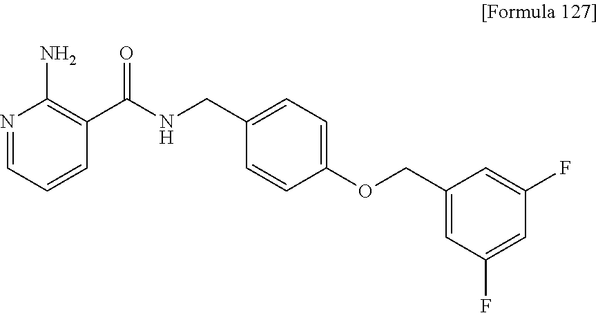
N1=CC=CC(C(NCC2=CC=C(OCC3=CC(F)=CC(F)=C3)C=C2)=O)=C1N
